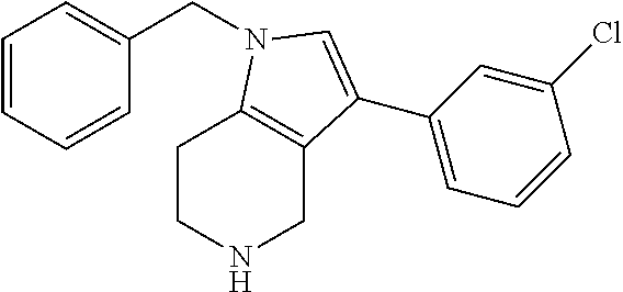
C1CNCC2=C1N(CC1=CC=CC=C1)C=C2C1=CC=CC(Cl)=C1
